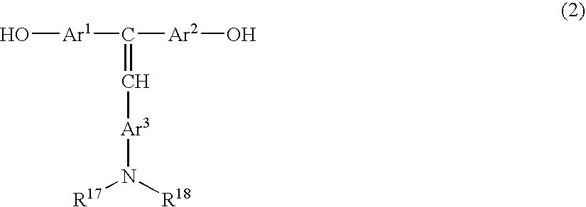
O[Ar1]C([Ar2]O)=C[Ar3]N([R17])[R18]
